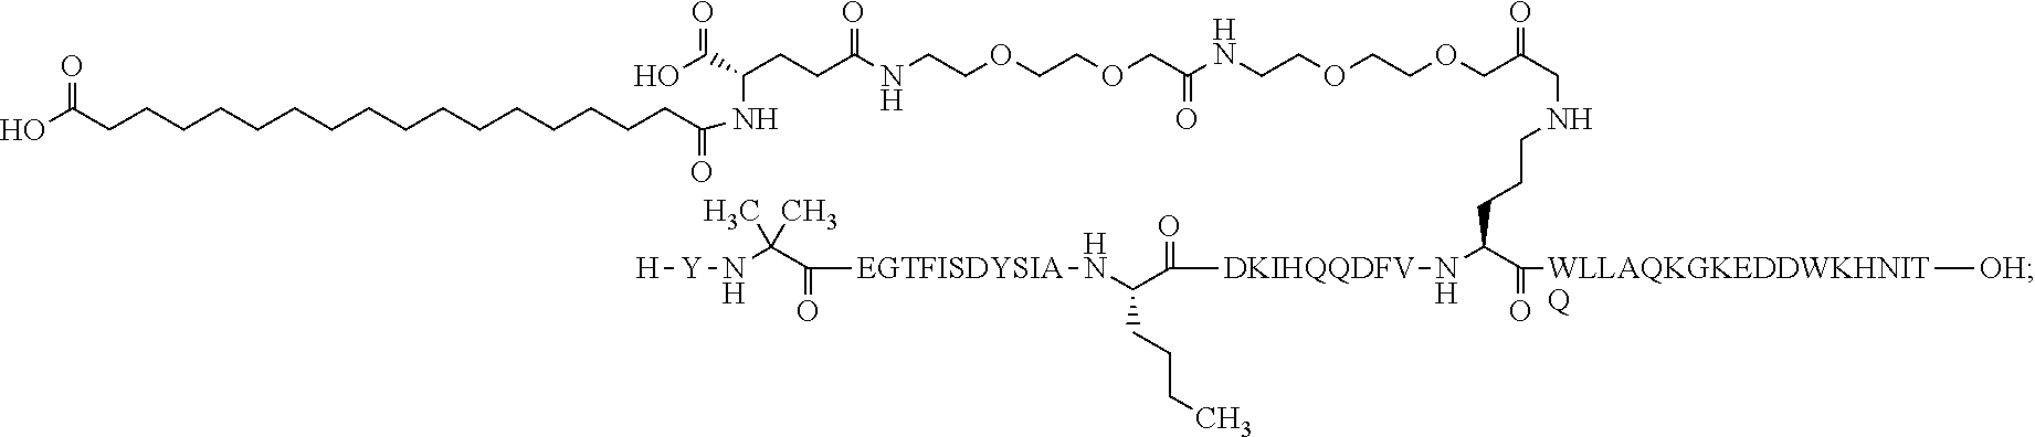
C(CCC(C([WLLAQKGKEDDWKHNITQ][OH])=O)N[DKIHQQDFV]C(C(N[EGTFISDYSIA]C(C(N[Y][H])(C)C)=O)CCCC)=O)NCC(COCCOCCNC(COCCOCCNC(CCC(NC(=O)CCCCCCCCCCCCCCCCC(O)=O)C(O)=O)=O)=O)=O
